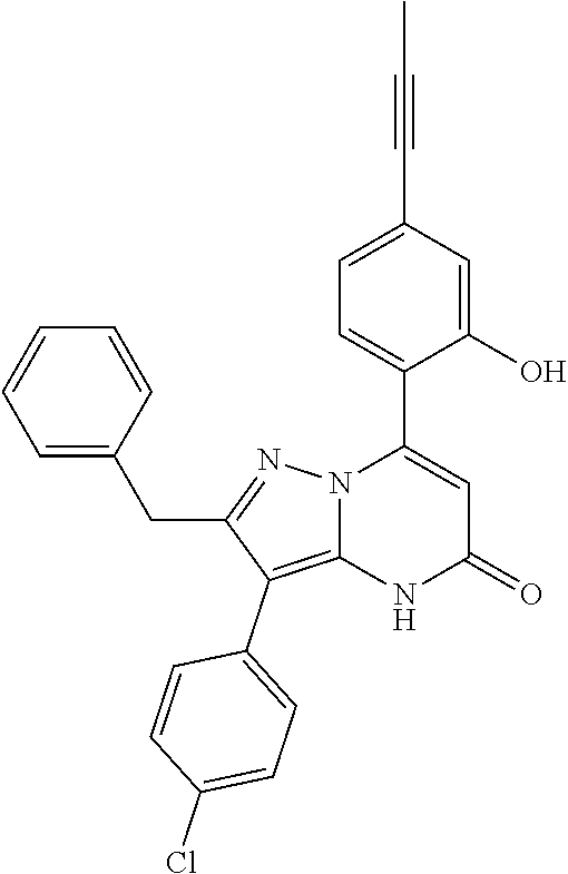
C1(O)=CC(C#CC)=CC=C1C1=CC(=O)NC2=C(C3=CC=C(Cl)C=C3)C(CC3=CC=CC=C3)=NN12
